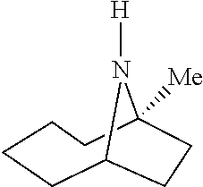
C12CCCCC([Me])(N1[H])CC2
